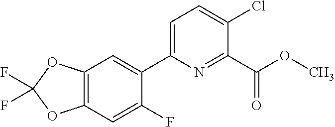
FC1(F)OC2=C(O1)C=C(C1=CC=C(Cl)C(C(OC)=O)=N1)C(F)=C2
